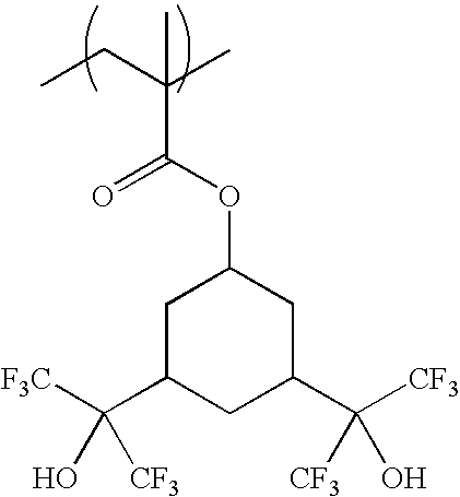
CCC(C)(C(=O)OC1CC(C([F3C])(O)[CF3])CC(C([CF3])(O)[CF3])C1)C
